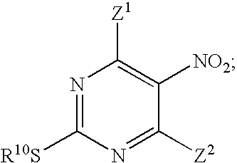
N1=C([R10S])N=C([Z2])C([NO2])=C1[Z1]
